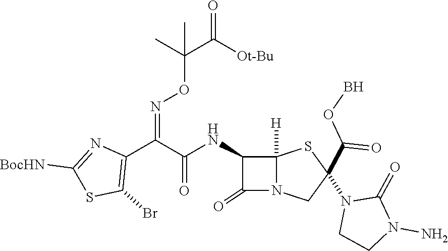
C1(C(C(NC2C(=O)N3C2([H])SC(N2CCN(N)C2=O)(C(=O)OB)C3)=O)=NOC(C(=O)[Ot-Bu])(C)C)=C(Br)SC([BocHN])=N1
